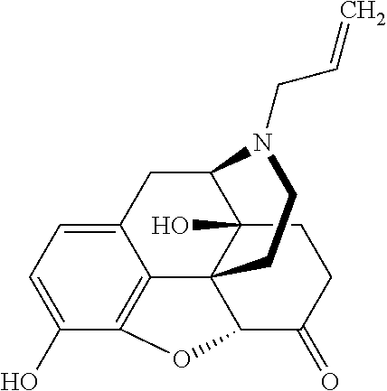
C12=CC=C(O)C3=C1C14C(O)(C(C2)N(CC=C)CC1)CCC(=O)C4O3
